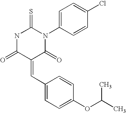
O=C1C(=CC2=CC=C(OC(C)C)C=C2)C(=O)N(C2=CC=C(Cl)C=C2)C(=S)N1
